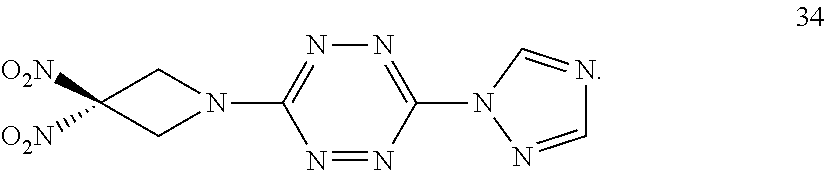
N1=NC(N2N=CN=C2)=NN=C1N1CC([O2N])([O2N])C1
